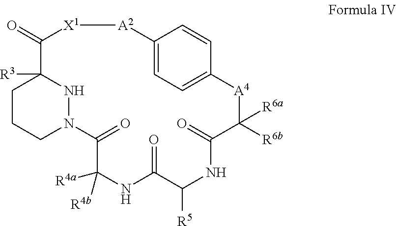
C1CCN2NC1([R3])C(=O)[X1][A2]C1=CC=C([A4]C([R6b])([R6a])C(=O)NC([R5])C(=O)NC([R4a])([R4b])C2=O)C=C1
